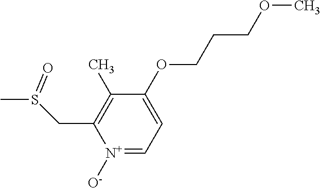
[N+]1([O-])=CC=C(OCCCOC)C(C)=C1CS(C)=O
